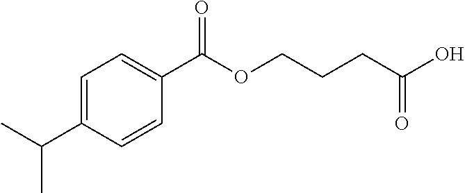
C1=C(C(C)C)C=CC(C(OCCCC(O)=O)=O)=C1
